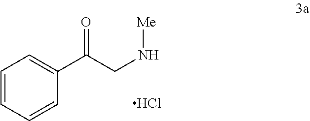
C1=CC=CC(C(CN[Me])=O)=C1.Cl
